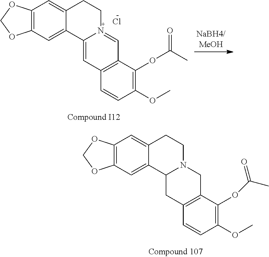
C1(OC)=C(OC(C)=O)C2=C(C=C1)C=C1N(=C2)CCC2=CC3=C(C=C12)OCO3.Cl.C1(OC)=C(OC(C)=O)C2=C(C=C1)CC1N(C2)CCC2=CC3=C(C=C12)OCO3
